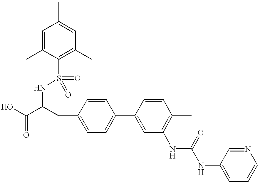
OC(C(CC1=CC=C(C2=CC(NC(=O)NC3=CC=CN=C3)=C(C)C=C2)C=C1)NS(=O)(=O)C1=C(C)C=C(C)C=C1C)=O
